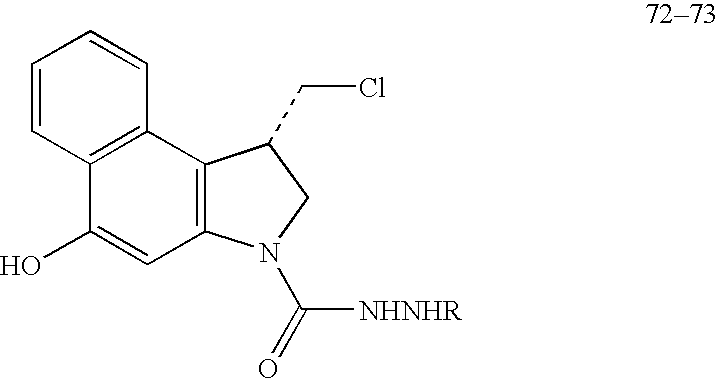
C1=CC=CC2=C1C(O)=CC1=C2C(CCl)CN1C(=O)[NHNHR]
